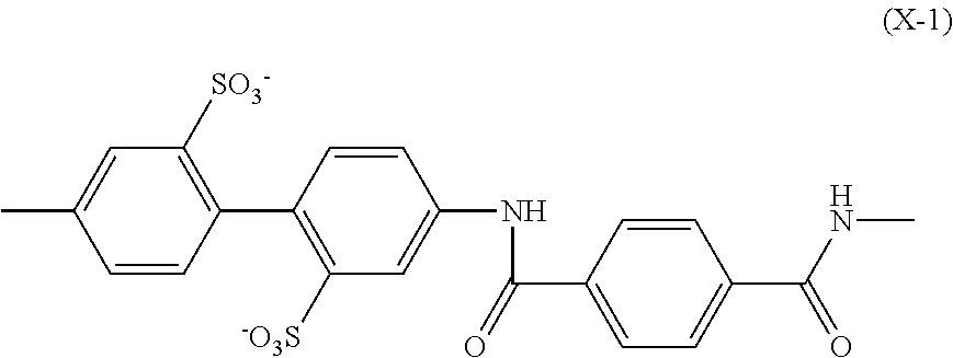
C1=CC(C2=C([-O3S])C=C(NC(=O)C3=CC=C(C(NC)=O)C=C3)C=C2)=C([SO3-])C=C1C
